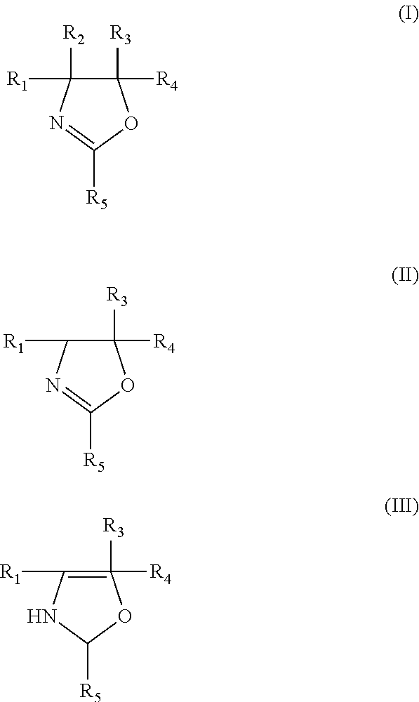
C1([R3])([R4])C([R1])([R2])N=C([R5])O1.C1([R3])([R4])C([R1])N=C([R5])O1.C1([R3])([R4])=C([R1])NC([R5])O1
